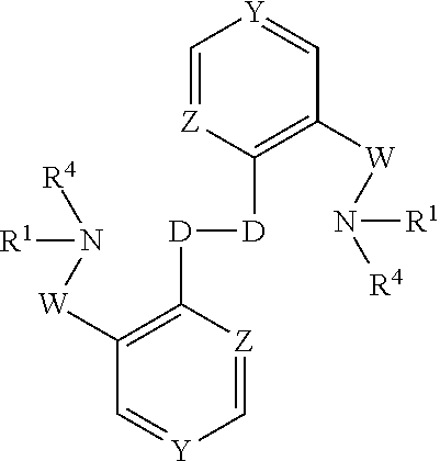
C1=[Z]C([D][D]C2=C([W]N([R4])[R1])C=[Y]C=[Z]2)=C([W]N([R4])[R1])C=[Y]1
